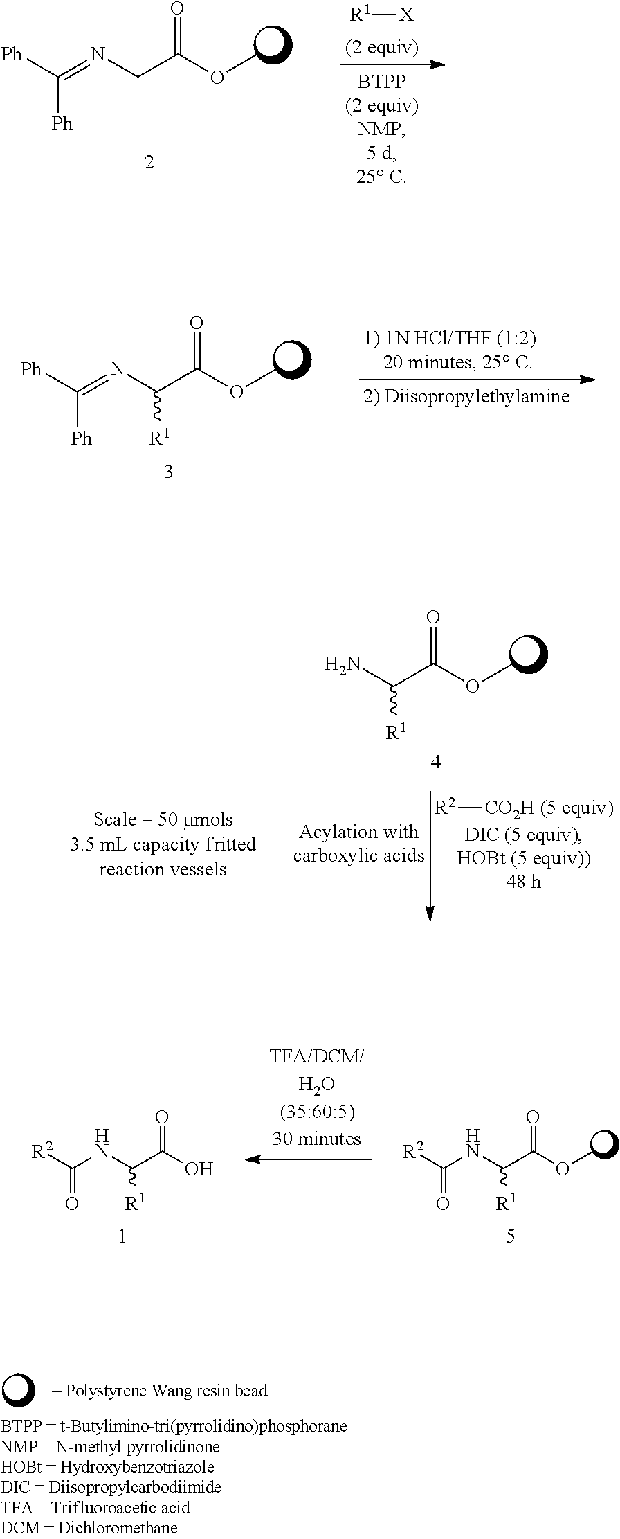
O=C(OC)CN=C([Ph])[Ph].[R1][X].O=C(OC)C(N=C([Ph])[Ph])[R1].O=C(O)C(NC([R2])=O)[R1].O=C(OC)C(NC([R2])=O)[R1].O=C(OC)C(N)[R1].[R2][CO2H (5 equiv)]
